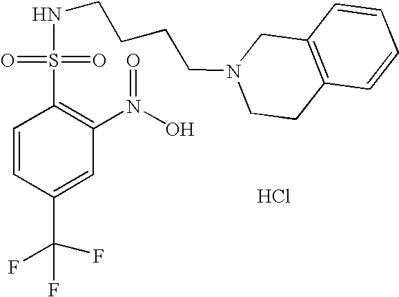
Cl.N(CCCCN1CCC2=C(C1)C=CC=C2)S(C1=C(N(O)=O)C=C(C(F)(F)F)C=C1)(=O)=O
